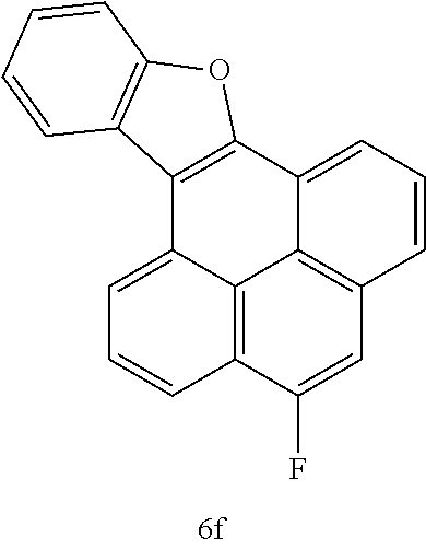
C12=C3C(F)=CC4=C1C(=CC=C4)C1=C(C2=CC=C3)C2=C(O1)C=CC=C2
